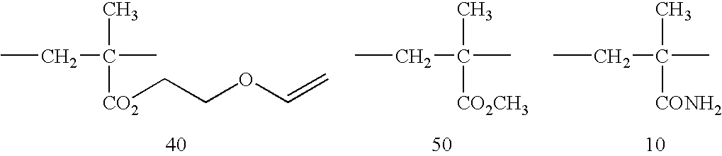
CCC(C)(C)[CO2]CCOC=C.CCC(C)(C)[CO2CH3].CCC(C)([CONH2])C
